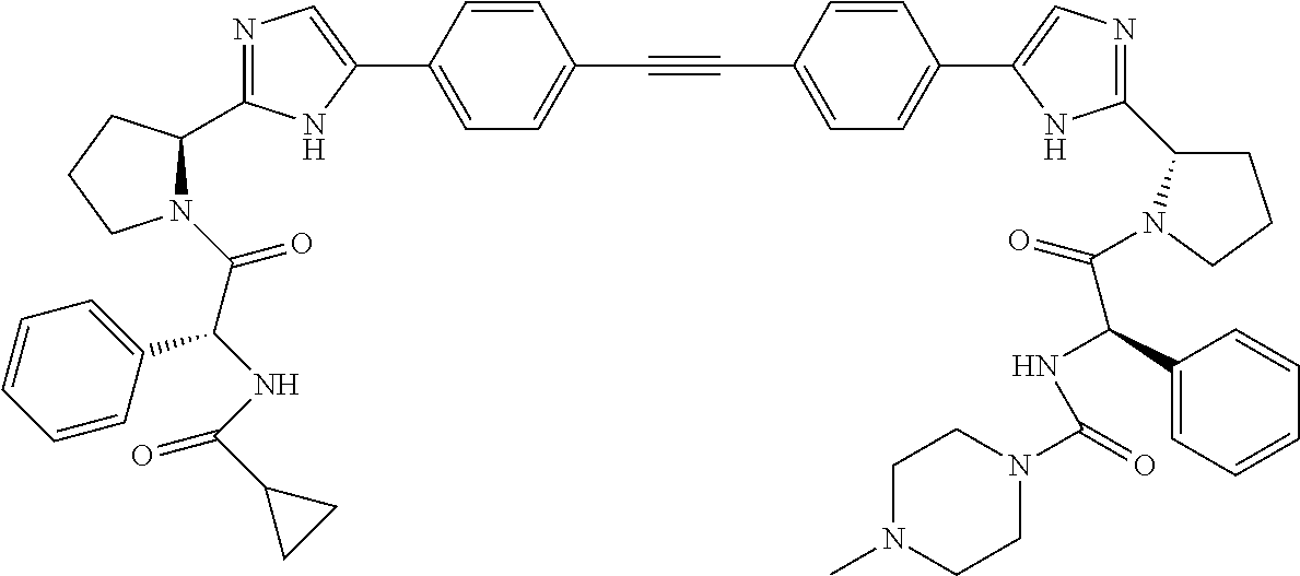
N1=C(C2N(C(C(NC(C3CC3)=O)C3=CC=CC=C3)=O)CCC2)NC(C2=CC=C(C#CC3=CC=C(C4=CN=C(C5CCCN5C(=O)C(NC(N5CCN(C)CC5)=O)C5=CC=CC=C5)N4)C=C3)C=C2)=C1
